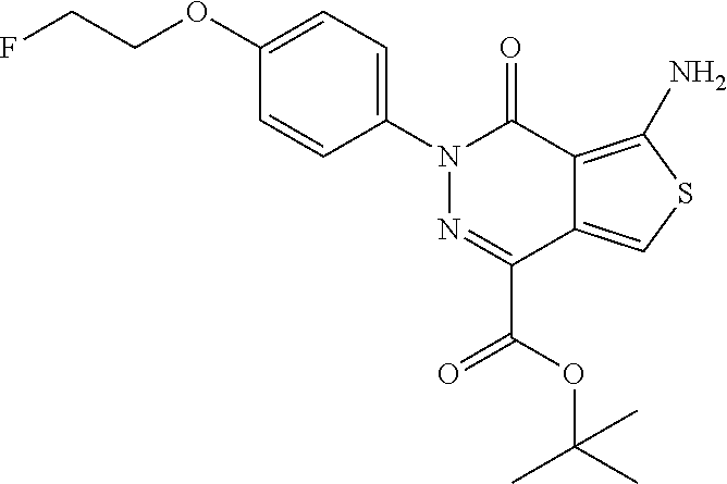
C1(OCCF)=CC=C(N2N=C(C(OC(C)(C)C)=O)C3=CSC(N)=C3C2=O)C=C1
